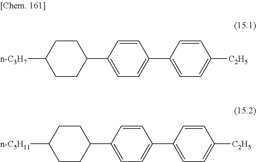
C1CC(C2=CC=C(C3=CC=C([C2H5])C=C3)C=C2)CCC1[n-C3H7].C1CC(C2=CC=C(C3=CC=C([C2H5])C=C3)C=C2)CCC1[n-C5H11]
